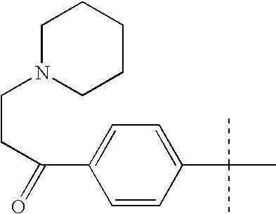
C1=CC(C(C)(C)C)=CC=C1C(=O)CCN1CCCCC1
